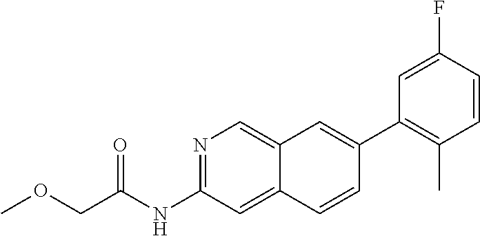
FC1=CC(C2=CC3=CN=C(NC(COC)=O)C=C3C=C2)=C(C)C=C1
